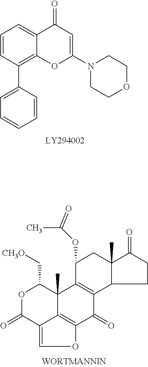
C1=CC(C2=CC=CC=C2)=C2C(=C1)C(=O)C=C(N1CCOCC1)O2.O1C(=O)C2=COC3=C2C(C)(C1C[CH3O])C1=C(C3=O)C2C(C)(CC1OC(C)=O)C(=O)CC2
